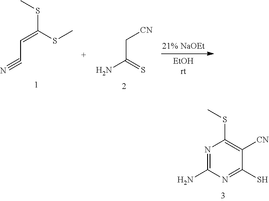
N1=C(N)N=C(S)C([CN])=C1SC.C(=C(SC)SC)C#N.NC(=S)C[CN]
